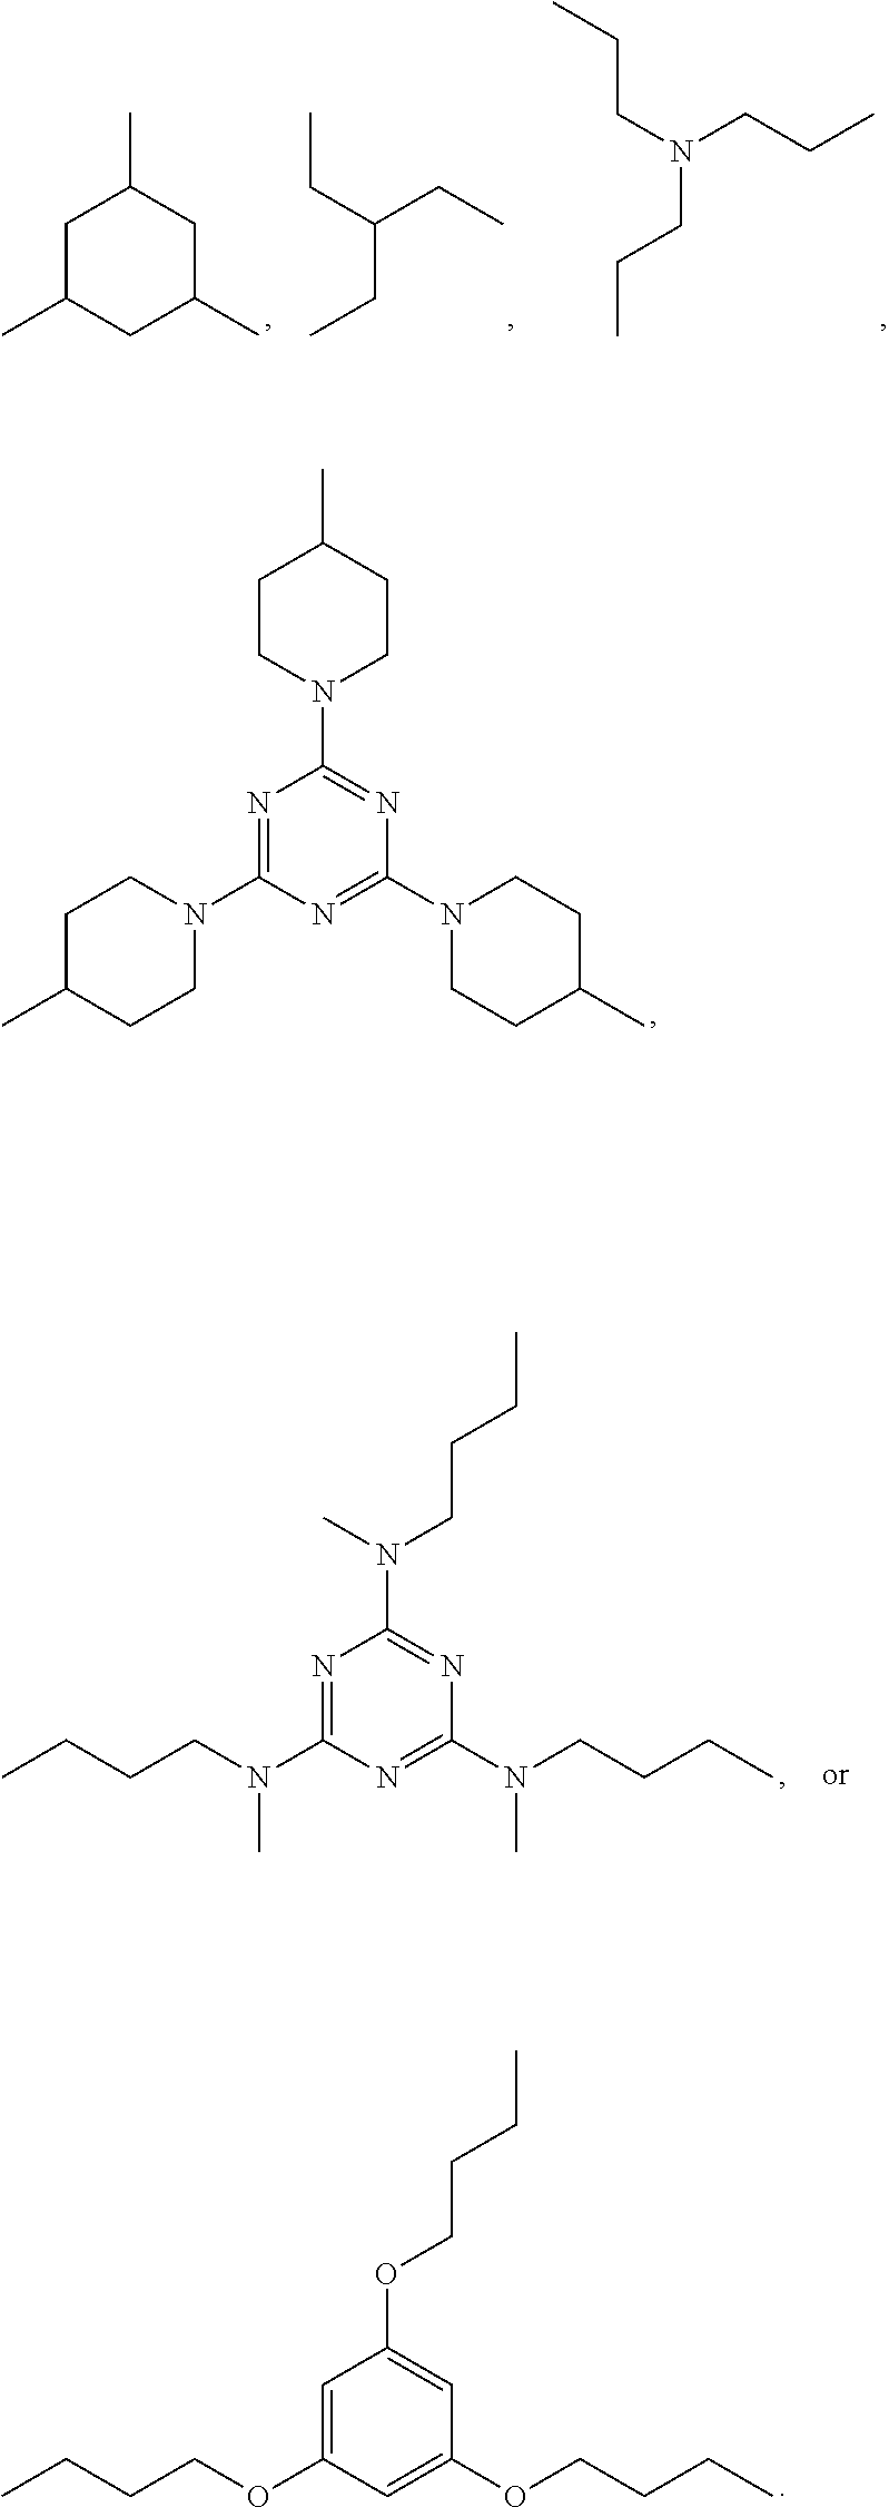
C1CN(C2=NC(N3CCC(C)CC3)=NC(N3CCC(C)CC3)=N2)CCC1C.CN(CCCC)C1=NC(N(C)CCCC)=NC(N(C)CCCC)=N1.C1=C(OCCCC)C=C(OCCCC)C=C1OCCCC.CCC(CC)CC.C1C(C)CC(C)CC1C.C(CN(CCC)CCC)C
